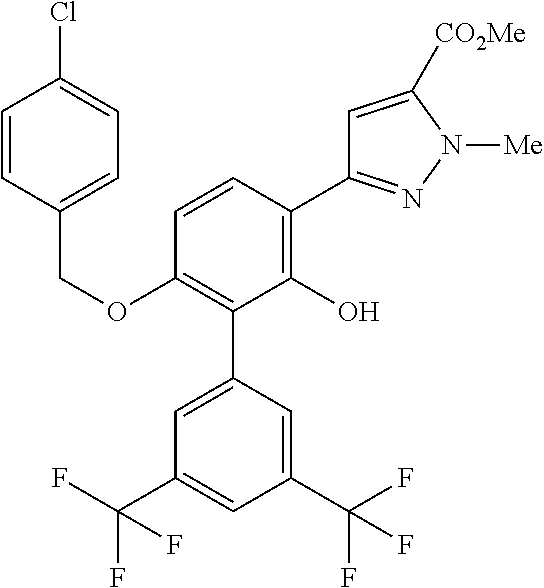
C1(OCC2=CC=C(Cl)C=C2)=C(C2=CC(C(F)(F)F)=CC(C(F)(F)F)=C2)C(O)=C(C2=NN([Me])C([CO2Me])=C2)C=C1
